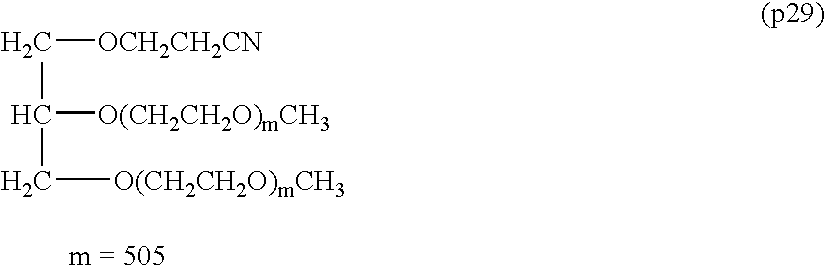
C([OCH2CH2CN])C([O(CH2CH2O)mCH3])C[O(CH2CH2O)mCH3]
